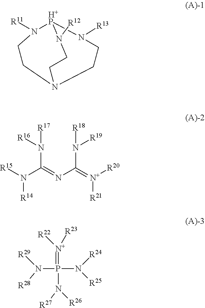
N1([R11])[H+P]2N([R13])CCN(CCN2[R12])CC1.C(=NC(N([R18])[R19])=[N+]([R20])[R21])(N([R17])[R16])N([R15])[R14].N(P(N([R24])[R25])(N([R27])[R26])=[N+]([R22])[R23])([R28])[R29]
